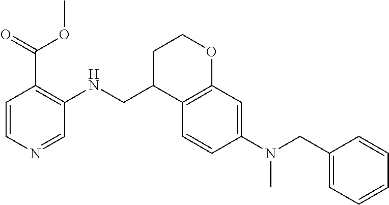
C1=CN=CC(NCC2C3=C(OCC2)C=C(N(CC2=CC=CC=C2)C)C=C3)=C1C(=O)OC
